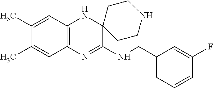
C12=C(N=C(NCC3=CC=CC(F)=C3)C3(N1)CCNCC3)C=C(C)C(C)=C2
